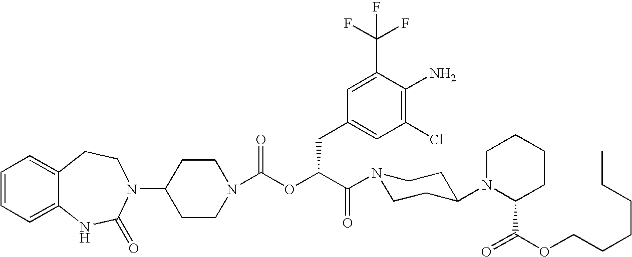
C1(N2C(=O)NC3=CC=CC=C3CC2)CCN(C(OC(C(=O)N2CCC(N3C(C(=O)OCCCCCC)CCCC3)CC2)CC2=CC(Cl)=C(N)C(C(F)(F)F)=C2)=O)CC1
